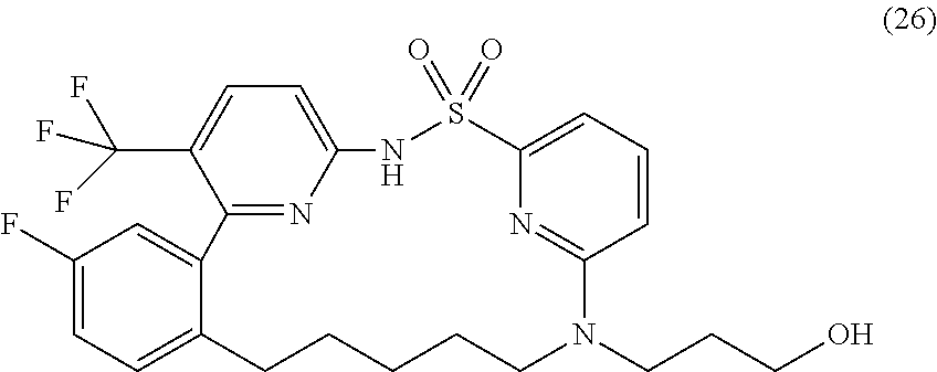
C1(F)=CC=C2C(=C1)C1=NC(=CC=C1C(F)(F)F)NS(=O)(=O)C1=CC=CC(=N1)N(CCCO)CCCCC2
